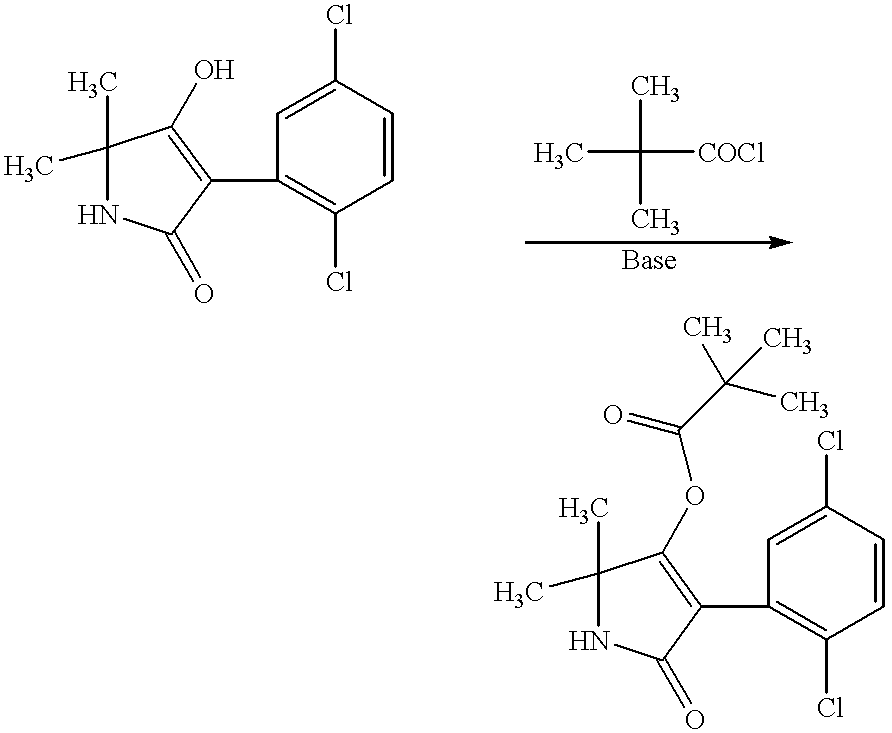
C1=C(Cl)C=CC(Cl)=C1C1=C(O)C(C)(C)NC1=O.CC(C)(C)[COCl].C1=C(Cl)C=CC(Cl)=C1C1=C(OC(C(C)(C)C)=O)C(C)(C)NC1=O
